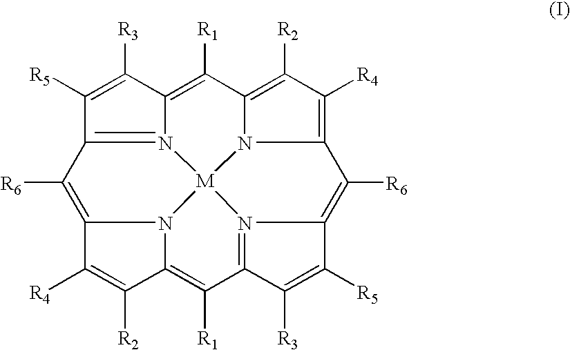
N12=C3C([R5])=C([R3])C1=C([R1])C1=C([R2])C([R4])=C4N1[M]21N2C(=C([R1])C5=N1C(=C4[R6])C([R5])=C5[R3])C([R2])=C([R4])C2=C3[R6]
